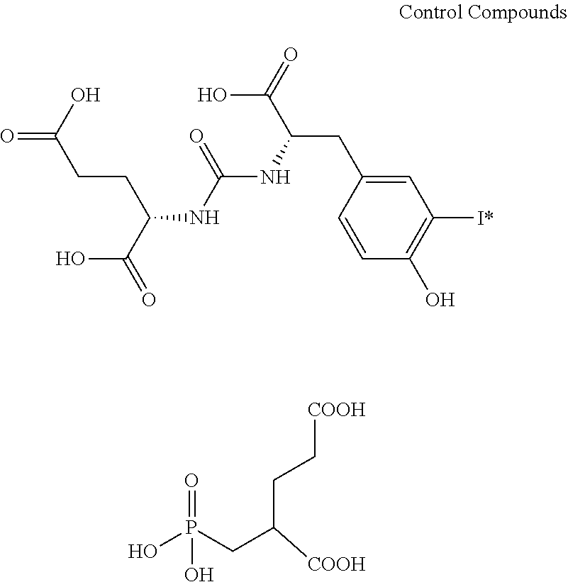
OC(C(NC(NC(CC1=CC([I*])=C(O)C=C1)C(O)=O)=O)CCC(=O)O)=O.OP(CC([COOH])CC[COOH])(=O)O
